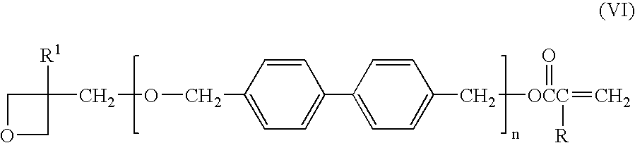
C1OCC1([R1])COCC1=CC=C(C2=CC=C(C[OCC](=C)([R])=O)C=C2)C=C1
